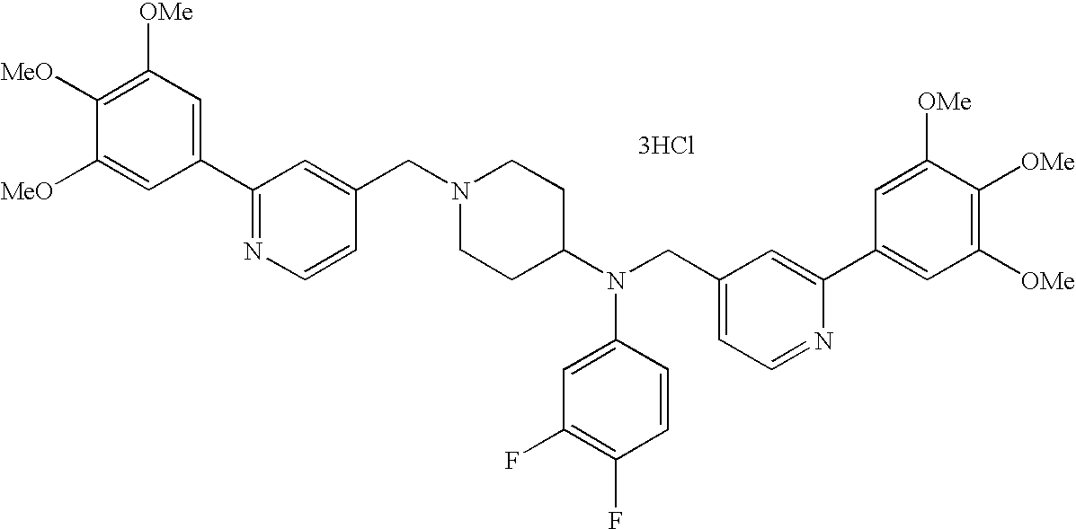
C1=C([MeO])C([MeO])=C([OMe])C=C1C1=NC=CC(CN2CCC(N(CC3=CC=NC(C4=CC([OMe])=C([OMe])C([OMe])=C4)=C3)C3=CC(F)=C(F)C=C3)CC2)=C1.[3HCl]
